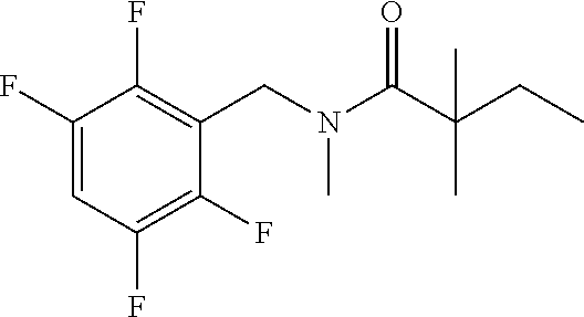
C1(F)=CC(F)=C(F)C(CN(C(C(CC)(C)C)=O)C)=C1F
